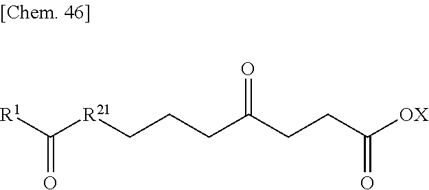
[R1]C(=O)[R21]CCCC(CCC([OX])=O)=O
